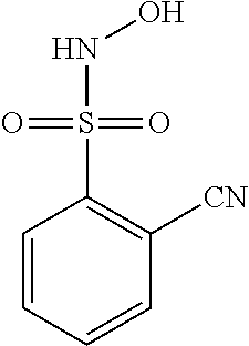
C1=CC=CC([CN])=C1S(=O)(=O)NO
